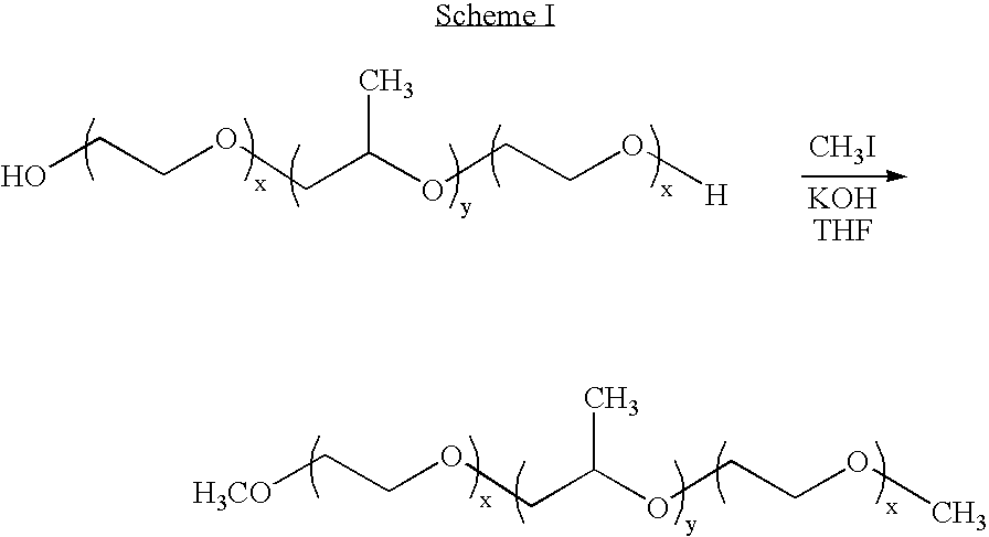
[H3CO]CCOCC(OCCOC)C.[CH3I].OCCOCC(OCCO[H])C
